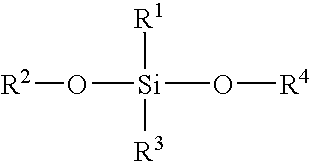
[R2]O[Si](O[R4])([R1])[R3]
